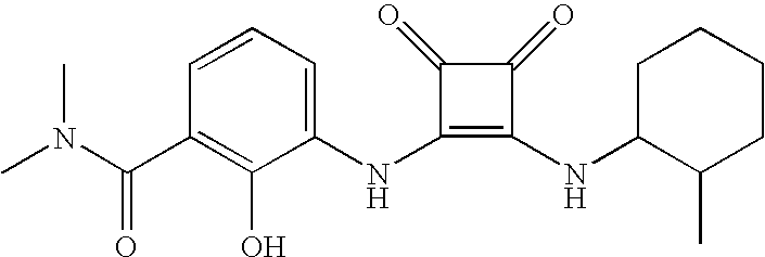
CN(C(C1=C(O)C(NC2=C(NC3C(C)CCCC3)C(=O)C2=O)=CC=C1)=O)C
